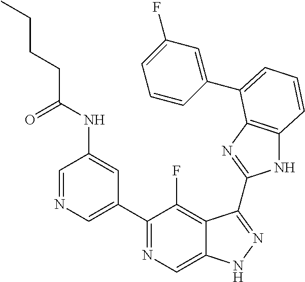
C1=NC=C(C2=NC=C3C(=C2F)C(C2=NC4=C(N2)C=CC=C4C2=CC(F)=CC=C2)=NN3)C=C1NC(CCCC)=O
